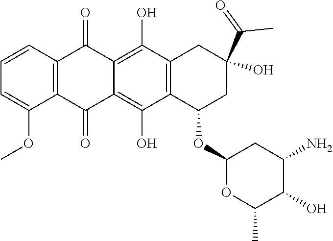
C12=C(C=CC=C1OC)C(=O)C1=C(O)C3=C(C(O)=C1C2=O)C(OC1OC(C)C(O)C(N)C1)CC(C(C)=O)(O)C3
